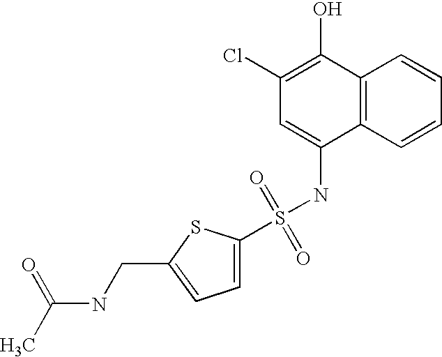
C12=C(C=CC=C1)C(NS(C1=CC=C(CNC(C)=O)S1)(=O)=O)=CC(Cl)=C2O
